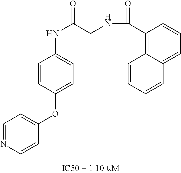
C1=CC(OC2=CC=NC=C2)=CC=C1NC(CNC(C1=C2C(=CC=C1)C=CC=C2)=O)=O
